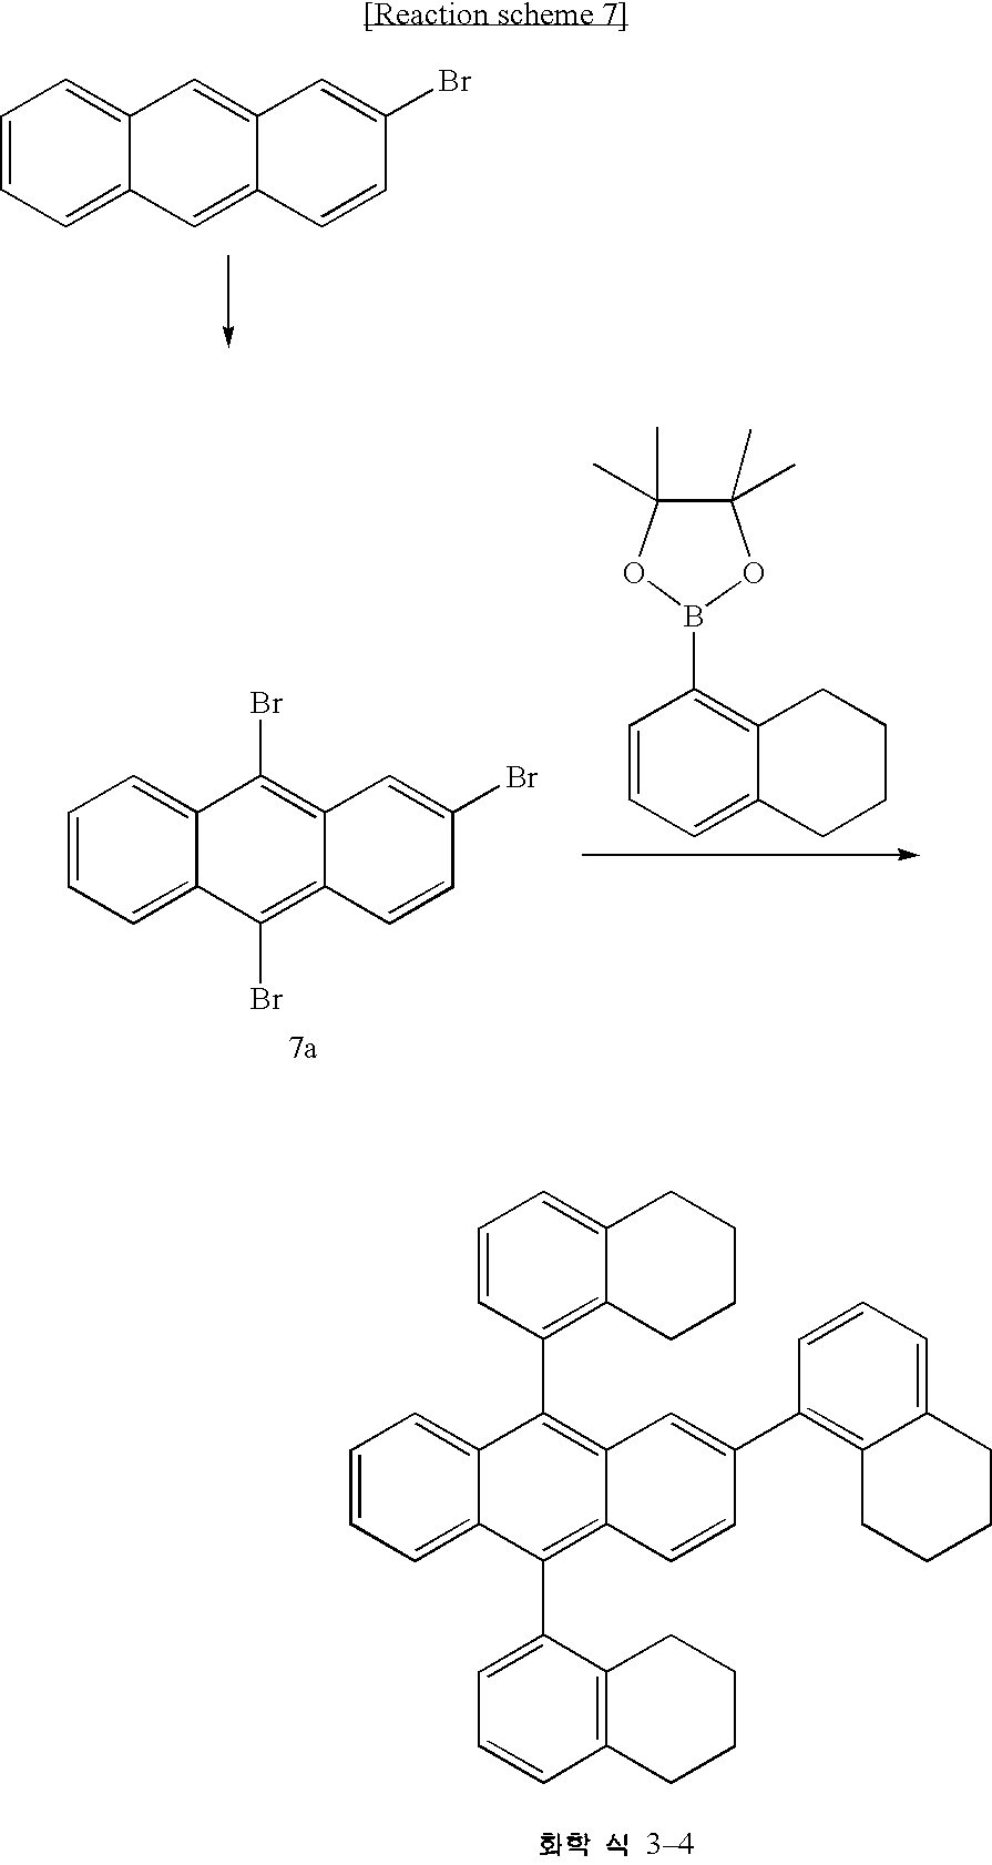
C1=CC=C2C(=C1)C=C1C(=C2)C=CC(Br)=C1.C1=CC=C2C(=C1B1OC(C)(C)C(C)(C)O1)CCCC2.C1=CC=C2C(=C1)C(Br)=C1C(=C2Br)C=CC(Br)=C1.C1=CC=C2C(=C1)C(C1=C3C(=CC=C1)CCCC3)=C1C(=C2C2=CC=CC3=C2CCCC3)C=CC(C2=C3C(=CC=C2)CCCC3)=C1
